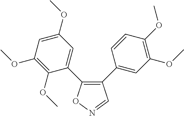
C1(C2=CC(OC)=C(OC)C=C2)=C(C2=CC(OC)=CC(OC)=C2OC)ON=C1
